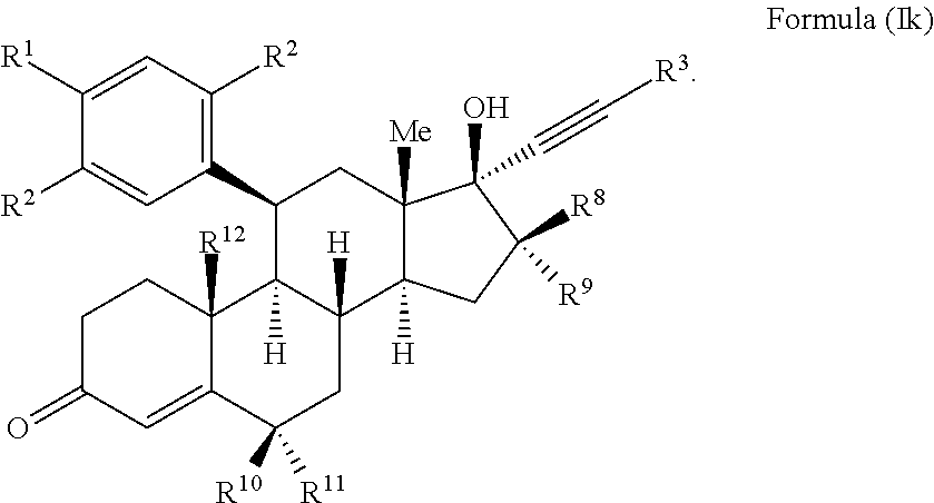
C1C(=O)C=C2C([R12])(C1)C1([H])C([H])(CC2([R10])[R11])C2([H])C([Me])(CC1C1=C([R2])C=C([R1])C([R2])=C1)C(O)(C#C[R3])C([R8])([R9])C2
